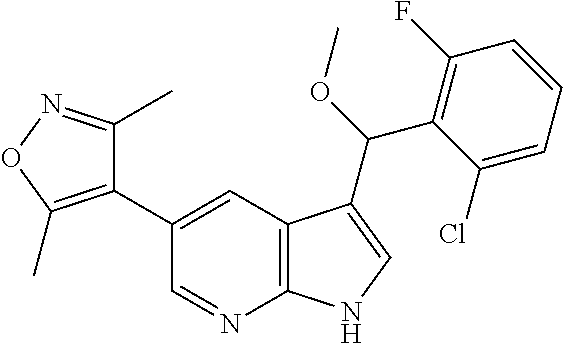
C1(C2=CC3=C(N=C2)NC=C3C(C2=C(F)C=CC=C2Cl)OC)=C(C)ON=C1C
